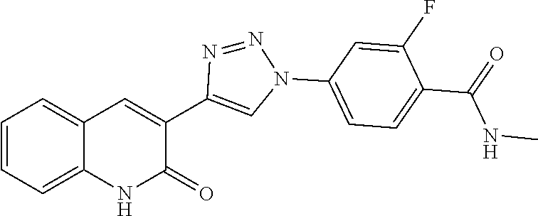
C1=CC=C2C(=C1)C=C(C1=CN(C3=CC=C(C(=O)NC)C(F)=C3)N=N1)C(=O)N2
